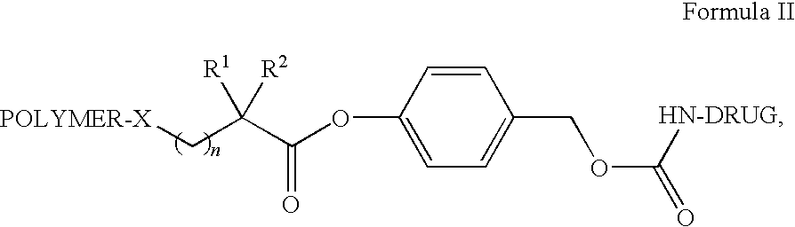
C1=CC(OC(=O)C(C[POLYMER-X])([R1])[R2])=CC=C1COC([HN-DRUG])=O
